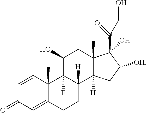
C1=CC2(C)C(=CC1=O)CCC1([H])C2(F)C(O)CC2(C)C1([H])CC([OH])C2(C(CO)=O)O
